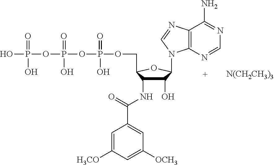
C12=C(N=CN=C1N)N(C1C(O)C(NC(C3=CC([OCH3])=CC([H3CO])=C3)=O)C(COP(OP(OP(O)(O)=O)(O)=O)(O)=O)O1)C=N2.[N(CH2CH3)3]
